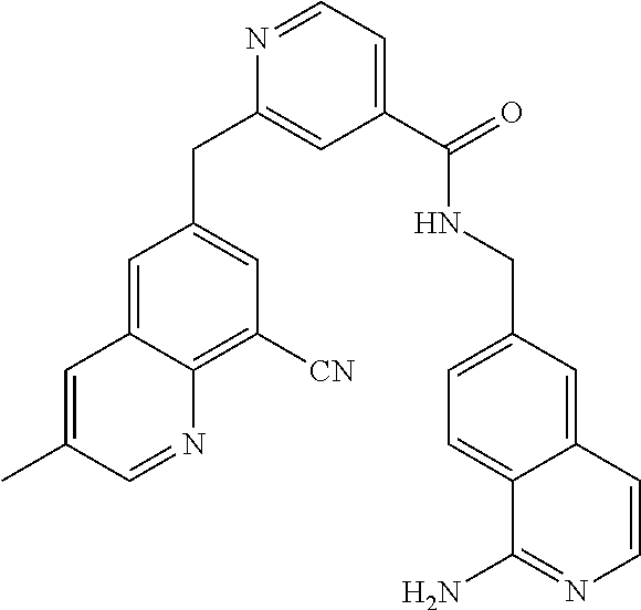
N1=CC=C(C(NCC2=CC=C3C(=C2)C=CN=C3N)=O)C=C1CC1=CC([CN])=C2C(=C1)C=C(C)C=N2
